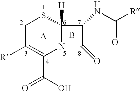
C1C([R])=C(C(=O)O)N2C([H])(S1)C(NC([R])=O)C2=O.B.[A]
